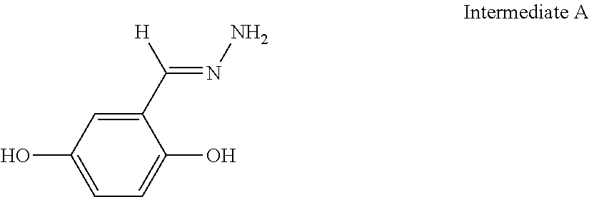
C1(C([H])=NN)=CC(O)=CC=C1O
